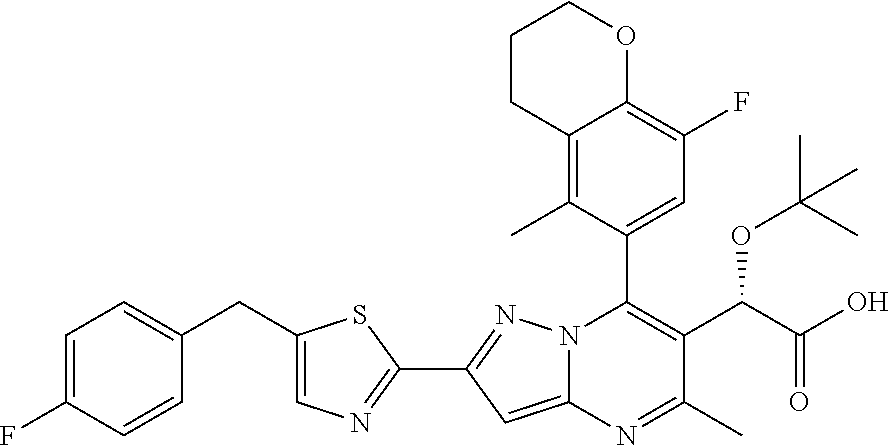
C(C1=CC=C(F)C=C1)C1=CN=C(C2=NN3C(C4=CC(F)=C5C(=C4C)CCCO5)=C(C(C(O)=O)OC(C)(C)C)C(C)=NC3=C2)S1
